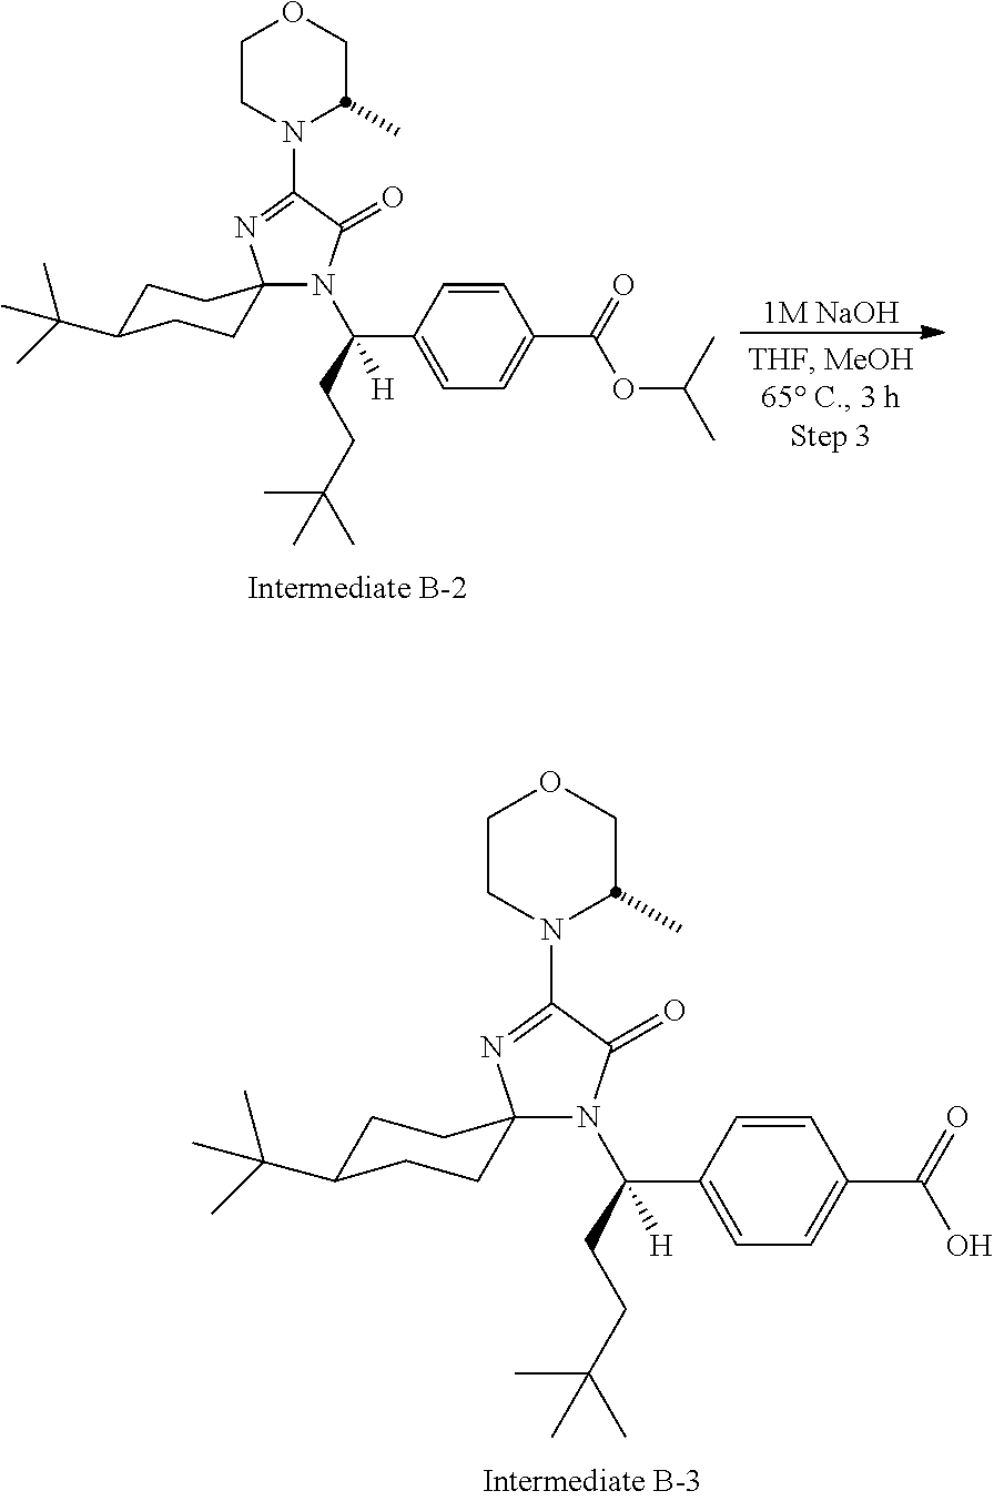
N1(C(C2=CC=C(C(=O)O)C=C2)(CCC(C)(C)C)[H])C(=O)C(N2CCOCC2C)=NC12CCC(C(C)(C)C)CC2.N1(C(C2=CC=C(C(=O)OC(C)C)C=C2)(CCC(C)(C)C)[H])C(=O)C(N2CCOCC2C)=NC12CCC(C(C)(C)C)CC2.[1M NaOH]
